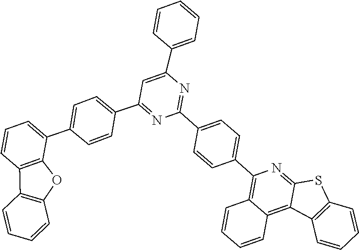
C12=C3C(=C(C4=CC=C(C5=NC(C6=CC=CC=C6)=CC(C6=CC=C(C7=CC=CC8=C7OC7=C8C=CC=C7)C=C6)=N5)C=C4)N=C1SC1=C2C=CC=C1)C=CC=C3
